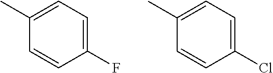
C1(C)=CC=C(F)C=C1.C1(C)=CC=C(Cl)C=C1
